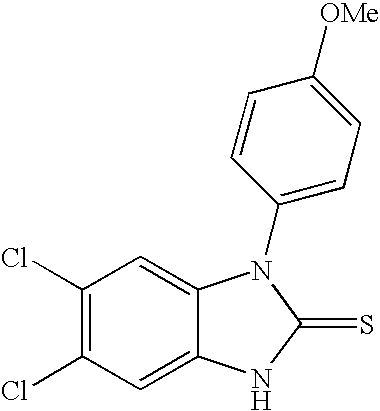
C1(Cl)=C(Cl)C=C2C(=C1)N(C1=CC=C([OMe])C=C1)C(=S)N2
